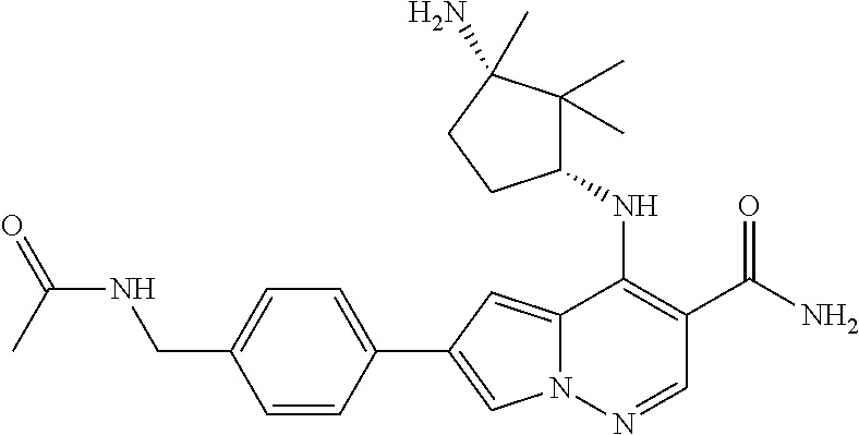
N12C(=CC(C3=CC=C(CNC(=O)C)C=C3)=C1)C(NC1C(C)(C)C(N)(C)CC1)=C(C(N)=O)C=N2
